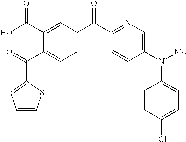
C1(C(C2=CC=C(C(C3=NC=C(N([Me])C4=CC=C(Cl)C=C4)C=C3)=O)C=C2C(O)=O)=O)=CC=CS1
